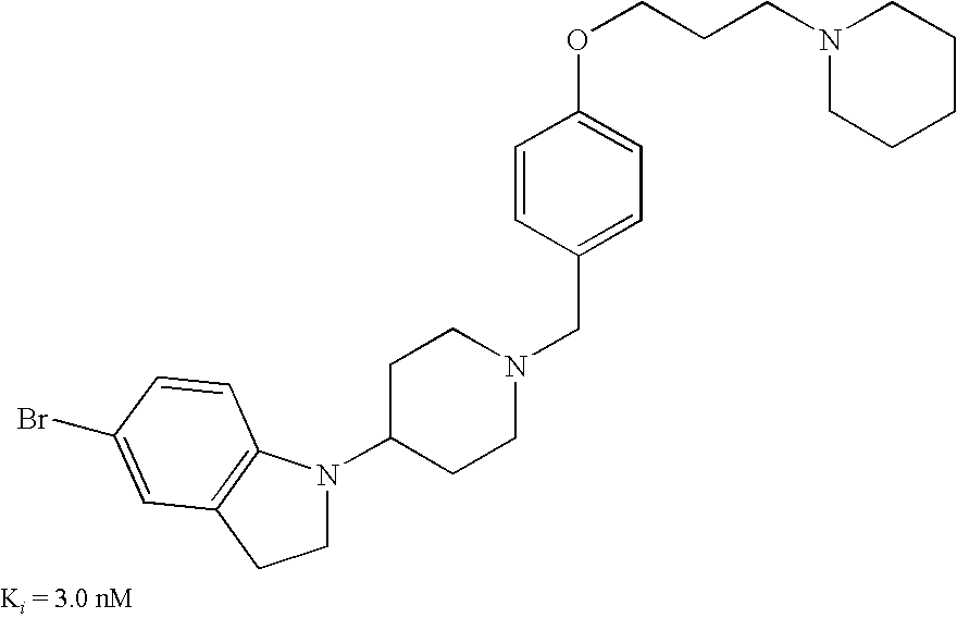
N1(CCCOC2=CC=C(CN3CCC(N4CCC5=C4C=CC(Br)=C5)CC3)C=C2)CCCCC1
